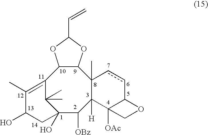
C12=C(C)C(O)CC(O)(C1(C)C)C([OBz])C1([H])C(C)(C3C2OC(C=C)O3)ccC2C1([OAc])CO2
